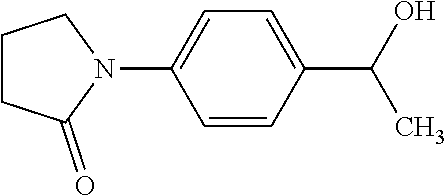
C1C(=O)N(C2=CC=C(C(O)C)C=C2)CC1
